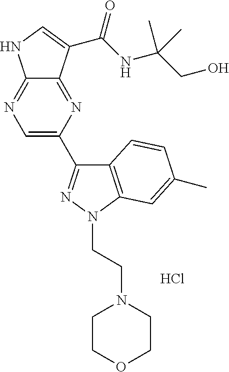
C1=C(C2=NN(CCN3CCOCC3)C3=C2C=CC(C)=C3)N=C2C(=N1)NC=C2C(NC(CO)(C)C)=O.Cl
